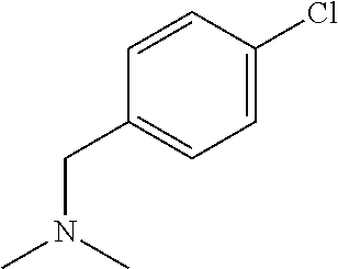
C1=C(Cl)C=CC(CN(C)C)=C1
